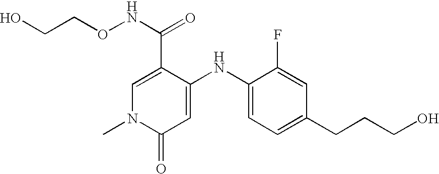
C1(C(=O)NOCCO)=CN(C)C(=O)C=C1NC1=CC=C(CCCO)C=C1F
